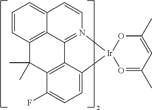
C1=CC2=C3C(=C1)C=CN1=C3C3=C(C(F)=CC=C3[Ir]13O=C(C)C=C(C)O3)C2(C)C
